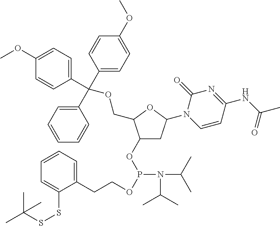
C1(OP(OCCC2=CC=CC=C2SSC(C)(C)C)N(C(C)C)C(C)C)CC(N2C=CC(NC(C)=O)=NC2=O)OC1COC(C1=CC=CC=C1)(C1=CC=C(OC)C=C1)C1=CC=C(OC)C=C1
